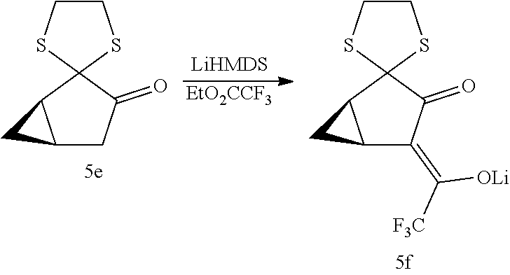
[EtO2CCF3].C12(C3CC3C(=C([OLi])[F3C])C1=O)SCCS2.C12(C3CC3CC1=O)SCCS2
